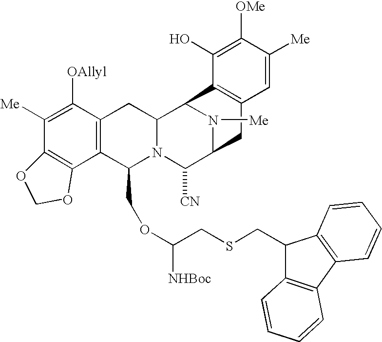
C1([Me])=C([OAllyl])C2=C(C(COC(CSCC3C4=C(C5=C3C=CC=C5)C=CC=C4)[NHBoc])N3C(C2)C2N([Me])C(C3[CN])CC3=C2C(O)=C([OMe])C([Me])=C3)C2=C1OCO2
